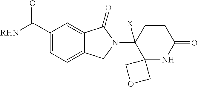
C1=C(C(=O)[RHN])C=C2C(=C1)CN(C1([X])C3(NC(=O)CC1)COC3)C2=O
